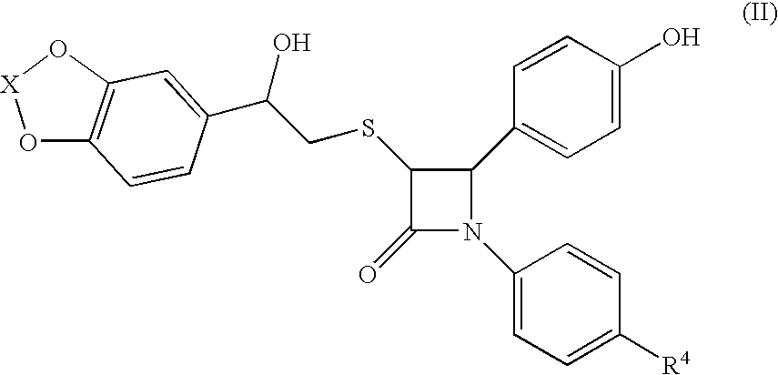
O1C2=C(O[X]1)C=C(C(CSC1C(=O)N(C3=CC=C([R4])C=C3)C1C1=CC=C(O)C=C1)O)C=C2
